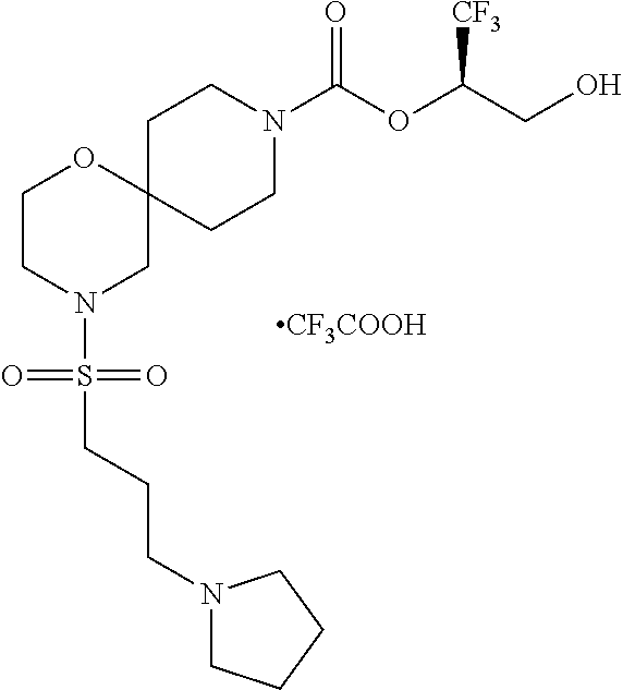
[CF3COOH].C1CN(C(OC(CO)[CF3])=O)CCC12OCCN(S(CCCN1CCCC1)(=O)=O)C2
